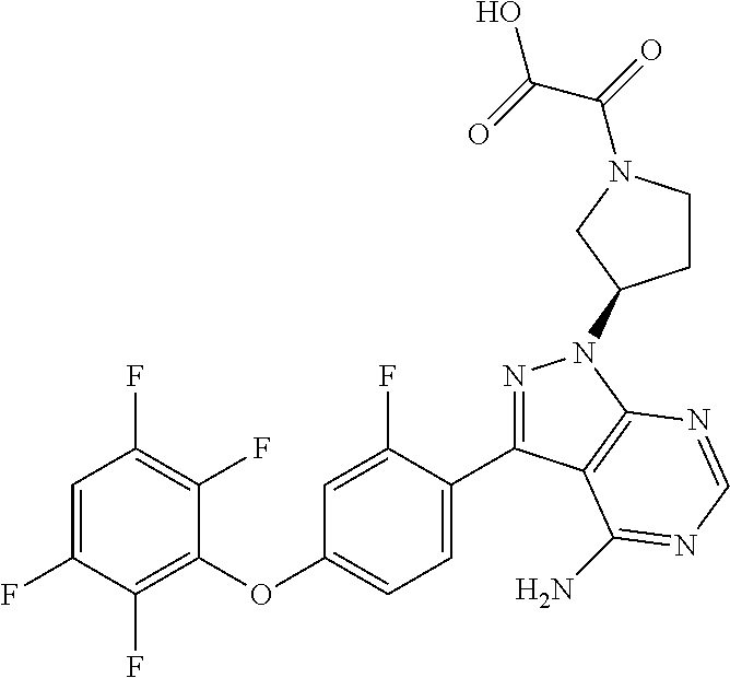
C1=C(F)C(F)=C(OC2=CC=C(C3=NN(C4CCN(C(=O)C(=O)O)C4)C4=C3C(N)=NC=N4)C(F)=C2)C(F)=C1F
